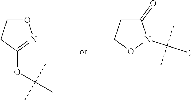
C1(=O)CCON1C(C)(C)C.O1CCC(OC(C)(C)C)=N1
